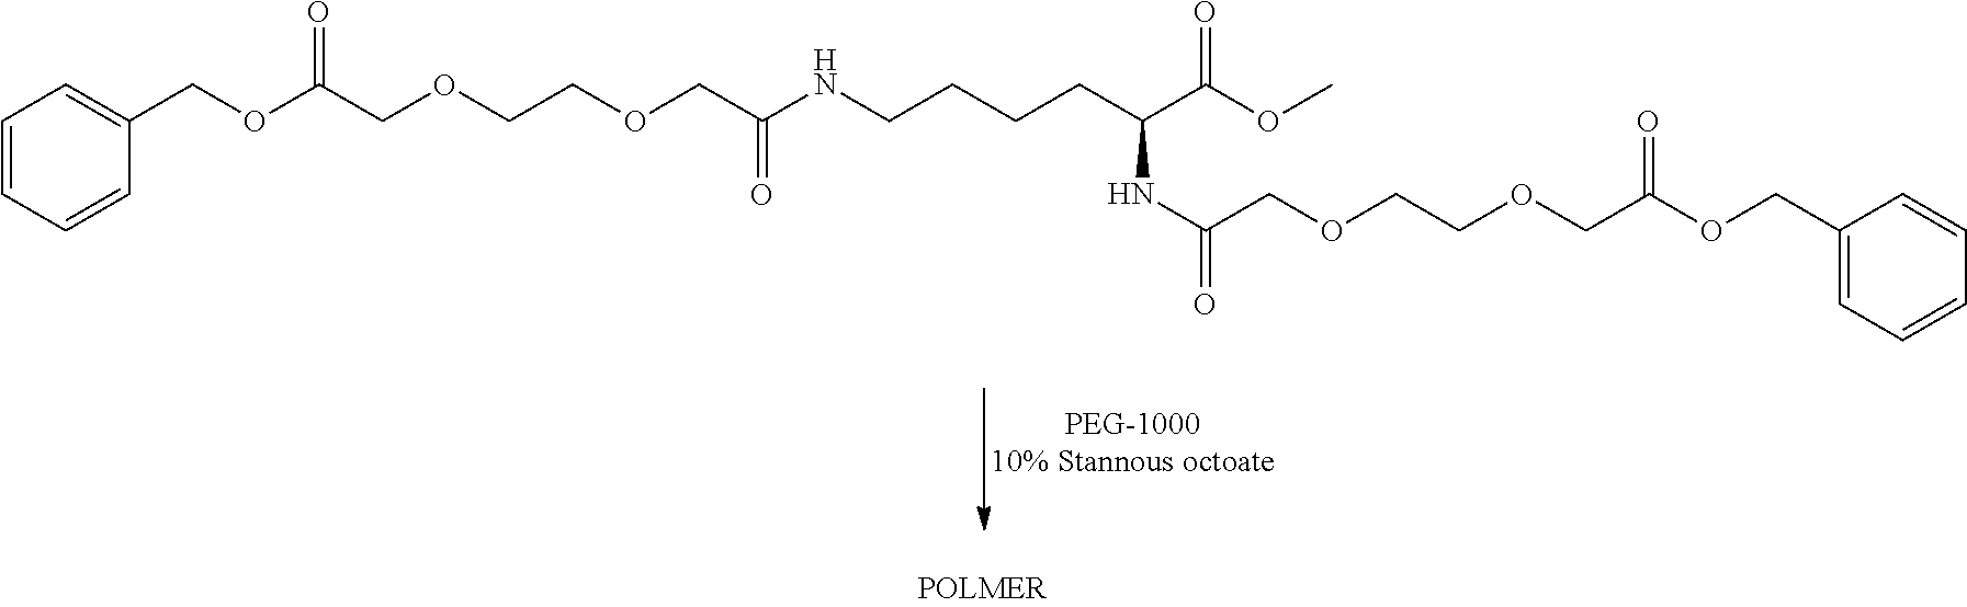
C1=CC=CC(COC(COCCOCC(NCCCCC(C(OC)=O)NC(=O)COCCOCC(OCC2=CC=CC=C2)=O)=O)=O)=C1
